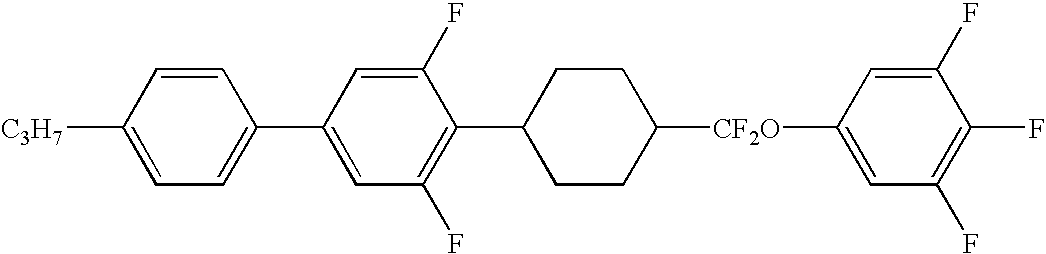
C1=C([C3H7])C=CC(C2=CC(F)=C(C3CCC([CF2O]C4=CC(F)=C(F)C(F)=C4)CC3)C(F)=C2)=C1
